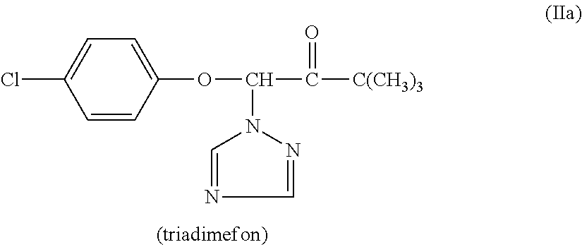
C1=CC(OC(N2C=NC=N2)C(=O)[C(CH3)3])=CC=C1Cl
